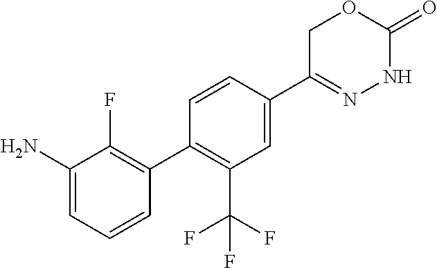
C1=C(N)C(F)=C(C2=C(C(F)(F)F)C=C(C3=NNC(=O)OC3)C=C2)C=C1
